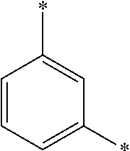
C1=CC=C(*)C=C1*
